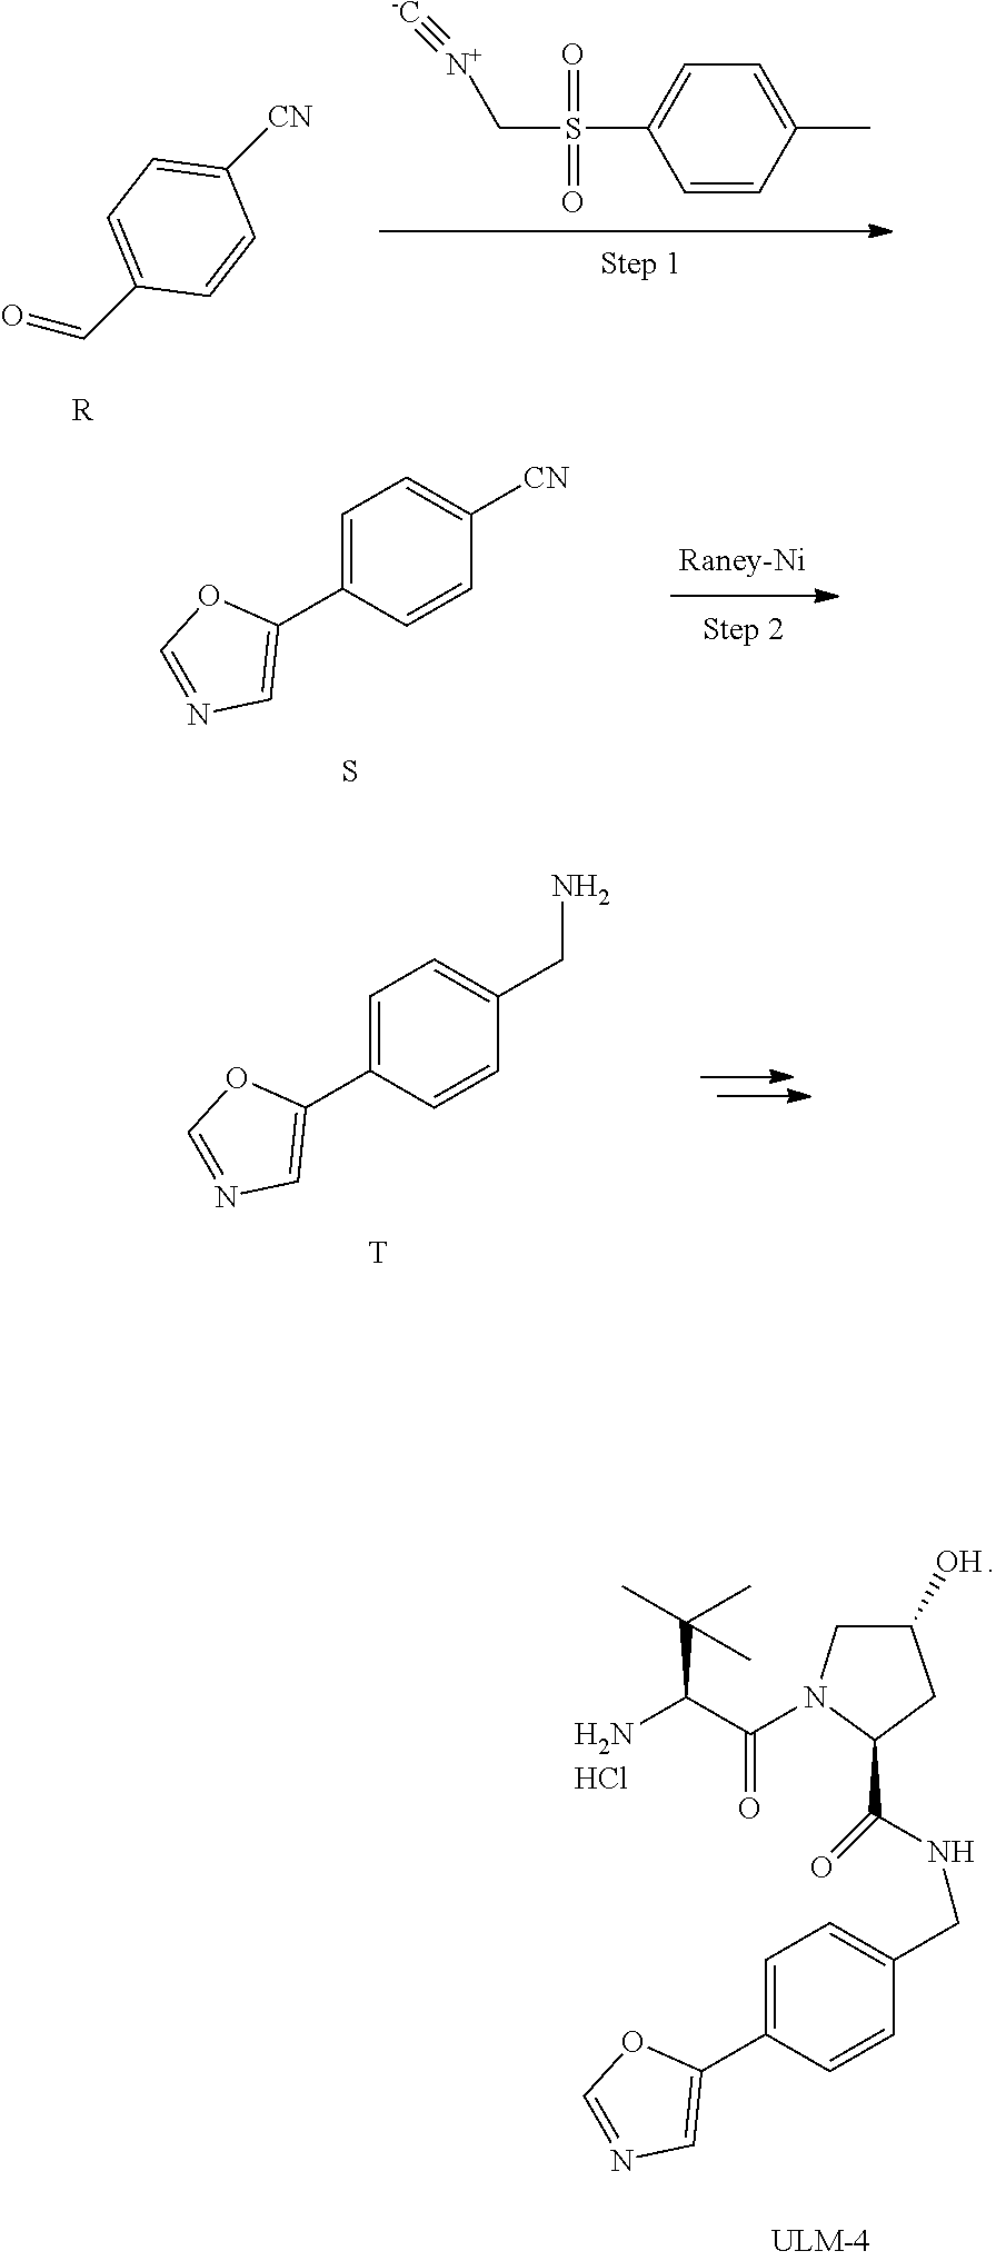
C1=C([CN])C=CC(C=O)=C1.[R].C1=CC(C)=CC=C1S(C[N+]#[-C])(=O)=O.C1=C(C2=CN=CO2)C=CC([CN])=C1.S.C1=C(C2=CN=CO2)C=CC(CN)=C1.[T].NC(C(N1C(C(NCC2=CC=C(C3=CN=CO3)C=C2)=O)CC(O)C1)=O)C(C)(C)C.Cl
